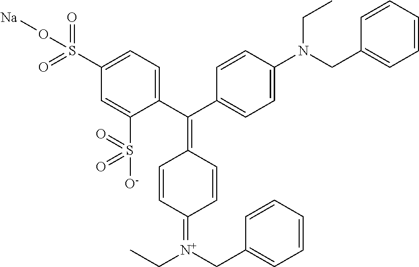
C1(S(O[Na])(=O)=O)=CC=C(C(C2=CC=C(N(CC)CC3=CC=CC=C3)C=C2)=C2C=CC(=[N+](CC)CC3=CC=CC=C3)C=C2)C(S([O-])(=O)=O)=C1
